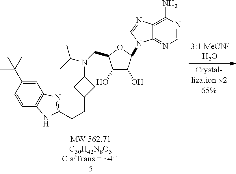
C1=NC(N)=C2C(=N1)N(C1C(O)C(O)C(CN(C(C)C)C3CC(CCC4=NC5=C(C=CC(C(C)(C)C)=C5)N4)C3)O1)C=N2
